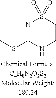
S(C)C1=NS(=O)(=O)CCN1
